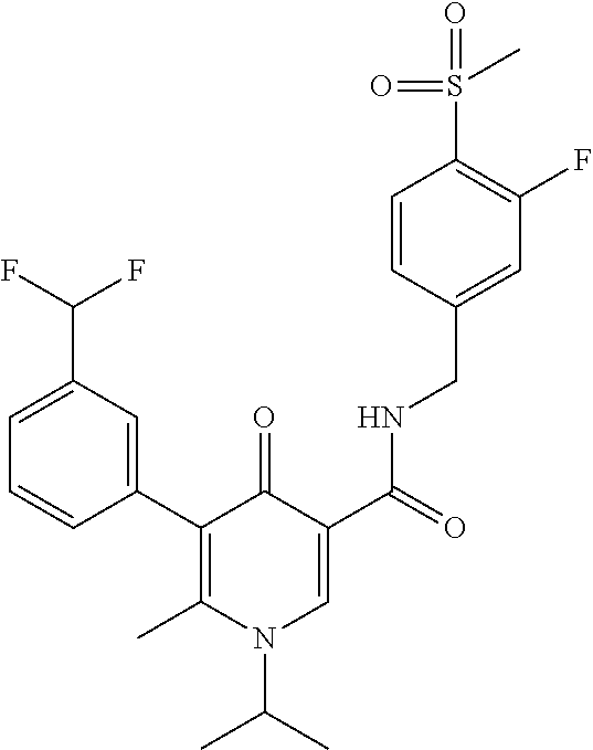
C1(C2=C(C)N(C(C)C)C=C(C(=O)NCC3=CC(F)=C(S(=O)(=O)C)C=C3)C2=O)=CC(C(F)F)=CC=C1
